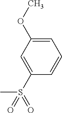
C1(S(=O)(C)=O)=CC(OC)=CC=C1
